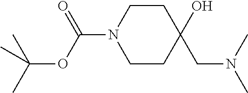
C1CC(O)(CN(C)C)CCN1C(OC(C)(C)C)=O
